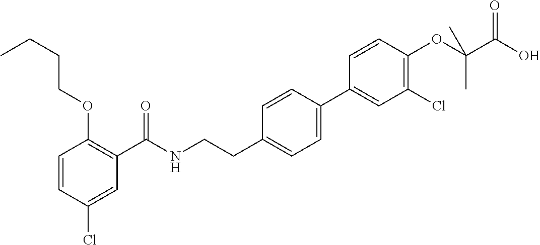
C1=CC(Cl)=CC(C(NCCC2=CC=C(C3=CC(Cl)=C(OC(C(O)=O)(C)C)C=C3)C=C2)=O)=C1OCCCC
